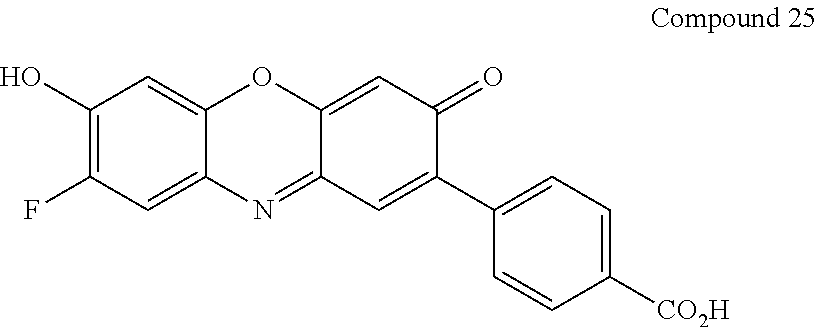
C1=C2C(=CC(F)=C1O)N=C1C(=CC(=O)C(C3=CC=C([CO2H])C=C3)=C1)O2
